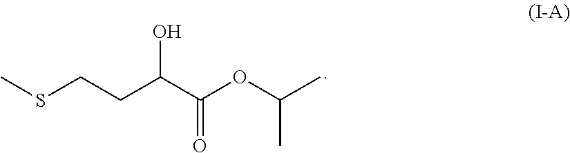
OC(C(OC(C)C)=O)CCSC
